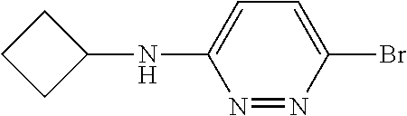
C1CC(NC2=CC=C(Br)N=N2)C1
